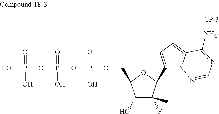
C1(O)C(C)(F)C(C2=CC=C3N2N=CN=C3N)OC1COP(OP(OP(O)(=O)O)(=O)O)(=O)O
